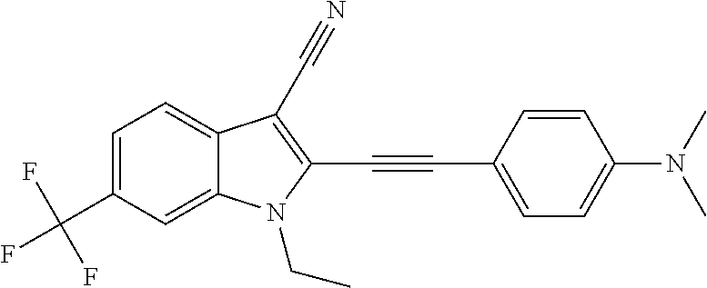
C1=C(C(F)(F)F)C=C2C(=C1)C(C#N)=C(C#CC1=CC=C(N(C)C)C=C1)N2CC
